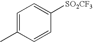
C1=C(C)C=CC([SO2CF3])=C1
